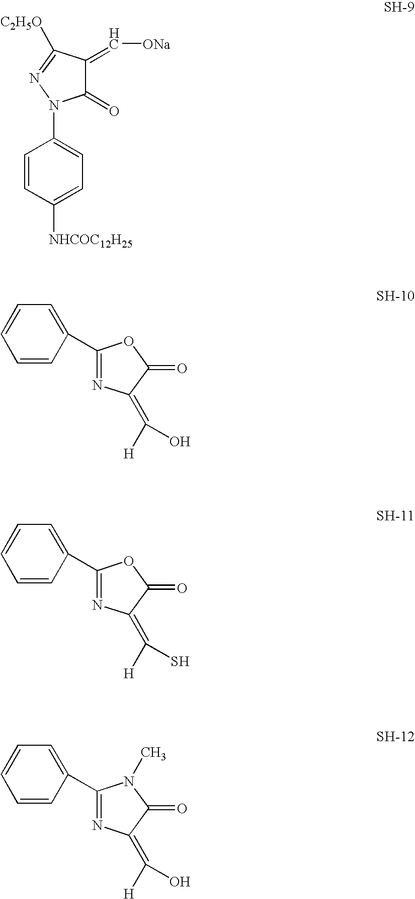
C1(=O)C(=C[ONa])C([C2H5O])=NN1C1=CC=C([NHCOC12H25])C=C1.C1=CC(C2=NC(=C([H])O)C(=O)O2)=CC=C1.C1=CC(C2=NC(=C([H])S)C(=O)O2)=CC=C1.C1=CC(C2=NC(=C([H])O)C(=O)N2C)=CC=C1
